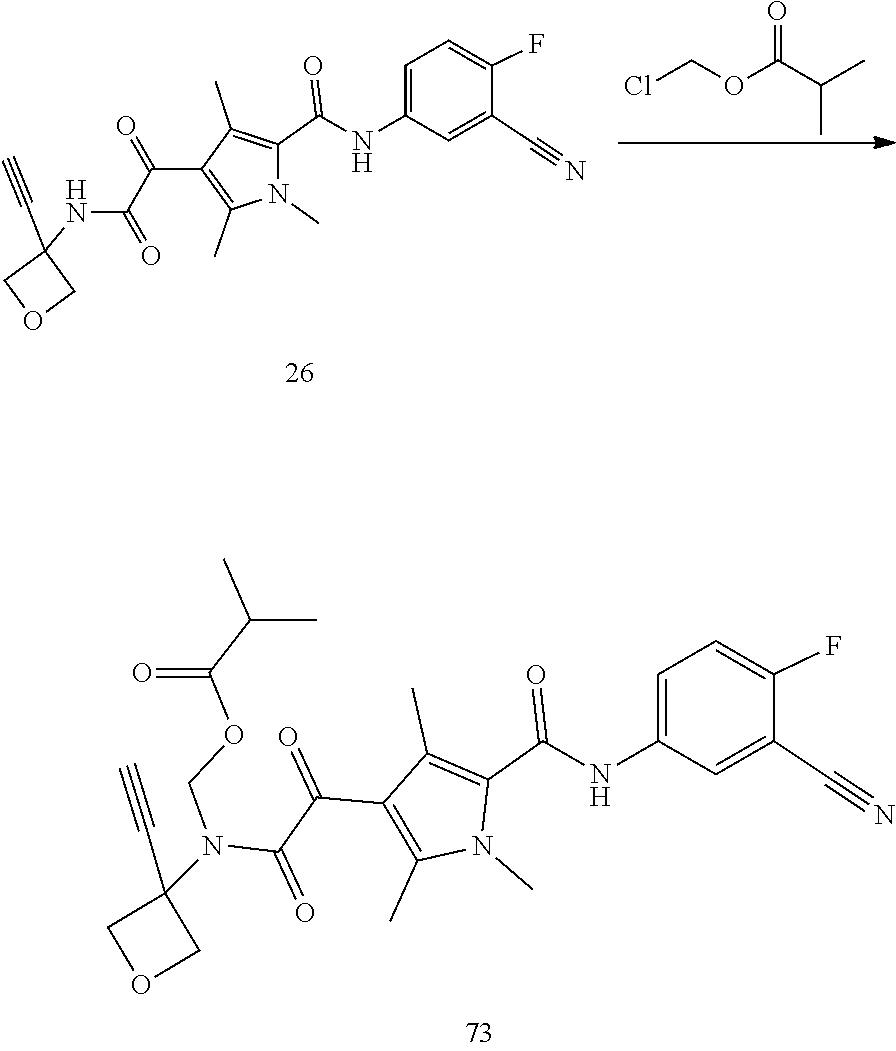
ClCOC(C(C)C)=O.C1(C(=O)NC2=CC=C(F)C(C#N)=C2)=C(C)C(C(C(=O)NC2(C#C)COC2)=O)=C(C)N1C.C1(C(=O)NC2=CC=C(F)C(C#N)=C2)=C(C)C(C(C(=O)N(C2(C#C)COC2)COC(=O)C(C)C)=O)=C(C)N1C
